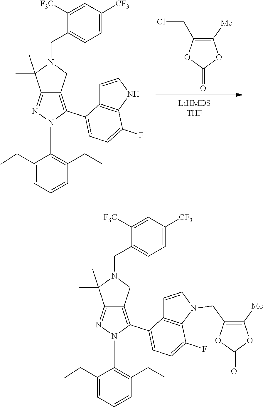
C1(CC)=CC=CC(CC)=C1N1N=C2C(=C1C1=CC=C(F)C3=C1C=CN3)CN(CC1=CC=C([CF3])C=C1[F3C])C2(C)C.[LiHMDSTHF].C1([Me])=C(CCl)OC(=O)O1.C1(CC)=CC=CC(CC)=C1N1N=C2C(=C1C1=CC=C(F)C3=C1C=CN3CC1=C([Me])OC(=O)O1)CN(CC1=CC=C([CF3])C=C1[F3C])C2(C)C
